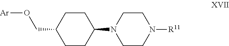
[Ar]OCC1CCC(N2CCN([R11])CC2)CC1
